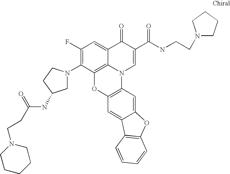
C1(F)=C(N2CC(NC(=O)CCN3CCCCC3)CC2)C2=C3C(=C1)C(=O)C(C(=O)NCCN1CCCC1)=CN3C1=C(O2)C=C2C(=C1)OC1=C2C=CC=C1
